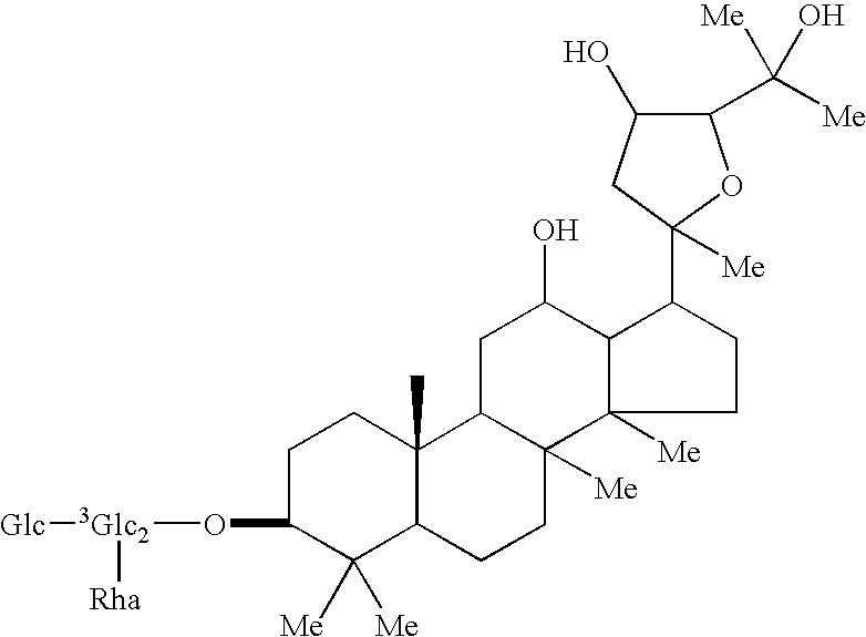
C1C(O[3Glc2]([Rha])[Glc])C([Me])([Me])C2C(C)(C1)C1C([Me])(CC2)C2([Me])C(C(O)C1)C(C1([Me])OC(C([Me])([Me])O)C(O)C1)CC2
